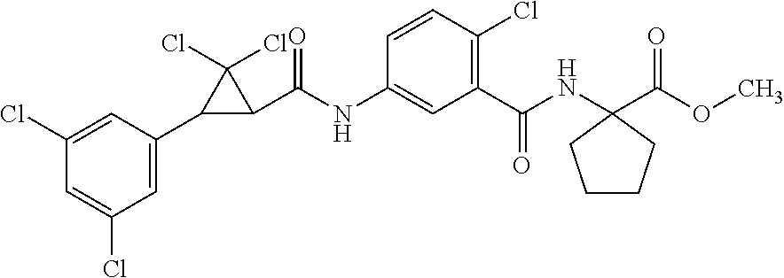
C1(Cl)=CC(C2C(C(NC3=CC(C(NC4(C(=O)OC)CCCC4)=O)=C(Cl)C=C3)=O)C2(Cl)Cl)=CC(Cl)=C1
